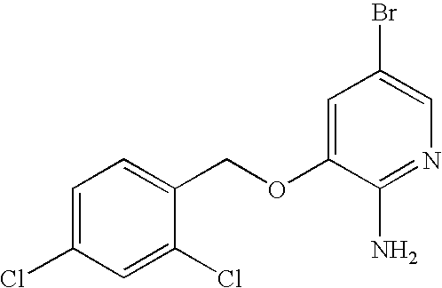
C1=C(Cl)C=C(Cl)C(COC2=CC(Br)=CN=C2N)=C1
